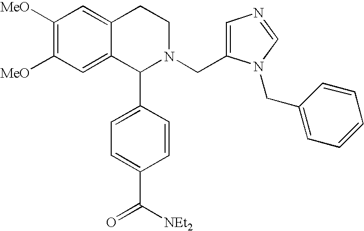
C1([MeO])=C([MeO])C=C2C(=C1)CCN(CC1=CN=CN1CC1=CC=CC=C1)C2C1=CC=C(C([NEt2])=O)C=C1
